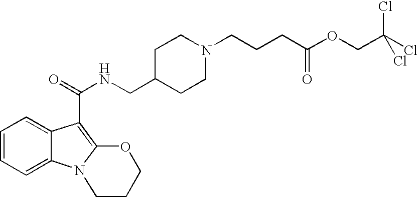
C1=CC=C2C(=C1)C(C(=O)NCC1CCN(CCCC(OCC(Cl)(Cl)Cl)=O)CC1)=C1N2CCCO1
